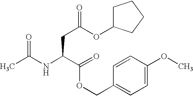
N(C(C(OCC1=CC=C(OC)C=C1)=O)CC(OC1CCCC1)=O)C(C)=O
